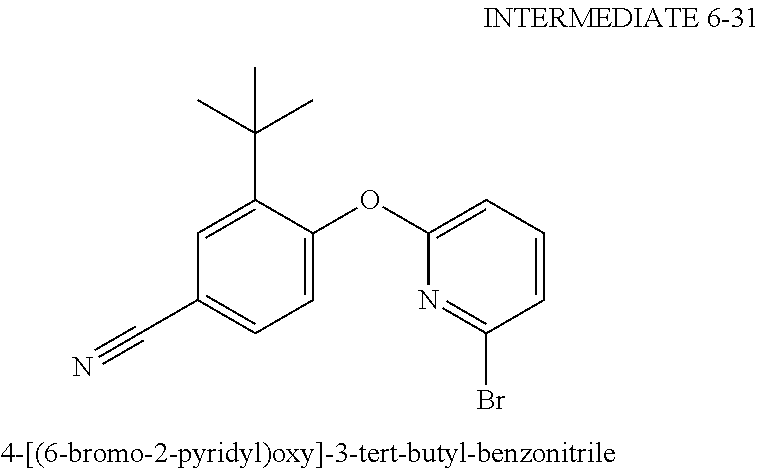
C1=CC=C(OC2=CC=C(C#N)C=C2C(C)(C)C)N=C1Br
